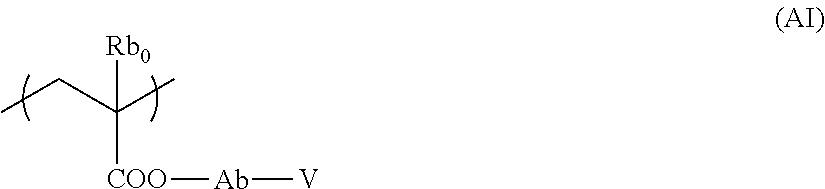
CCC(C)([COO][Ab][V])[Rb0]
